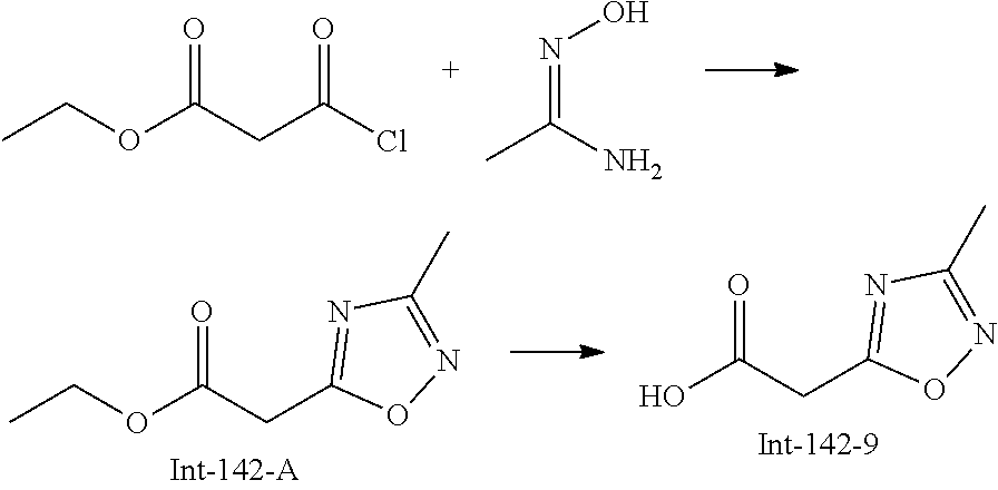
CCOC(CC(Cl)=O)=O.N(=C(N)C)O.CCOC(CC1=NC(C)=NO1)=O.OC(CC1=NC(C)=NO1)=O
